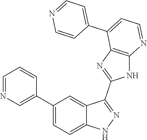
C1=NC=C(C2=CC=C3C(=C2)C(C2=NC4=C(N2)N=CC=C4C2=CC=NC=C2)=NN3)C=C1
